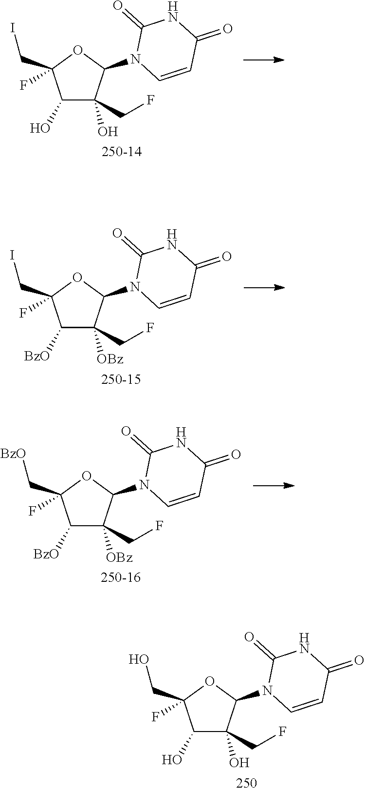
C1(O)C(O)(CF)C(N2C=CC(=O)NC2=O)OC1(CI)F.C1([BzO])C([OBz])(CF)C(N2C=CC(=O)NC2=O)OC1(CI)F.C1([BzO])C([OBz])(CF)C(N2C=CC(=O)NC2=O)OC1(C[BzO])F.C1(O)C(O)(CF)C(N2C=CC(=O)NC2=O)OC1(CO)F
